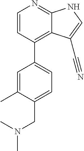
C1=CC(C2=CC=C(CN(C)C)C(C)=C2)=C2C(=N1)NC=C2C#N
